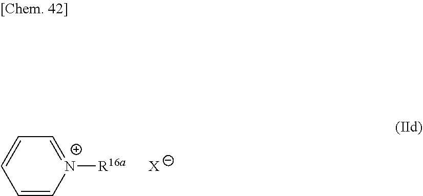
[X].C1=CC=C[N+]([R16a])=C1
